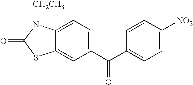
C12=CC(C(C3=CC=C([NO2])C=C3)=O)=CC=C1N([CH2CH3])C(=O)S2
